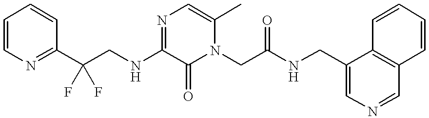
C1=CN=C(C(CNC2=NC=C(C)N(CC(=O)NCC3=CN=CC4=C3C=CC=C4)C2=O)(F)F)C=C1
